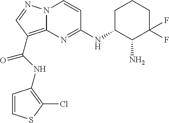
C1=CSC(Cl)=C1NC(=O)C1=C2N(N=C1)C=CC(NC1C(N)C(F)(F)CCC1)=N2
